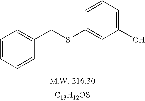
C1=CC=CC(CSC2=CC(O)=CC=C2)=C1.[C13H12OS]
